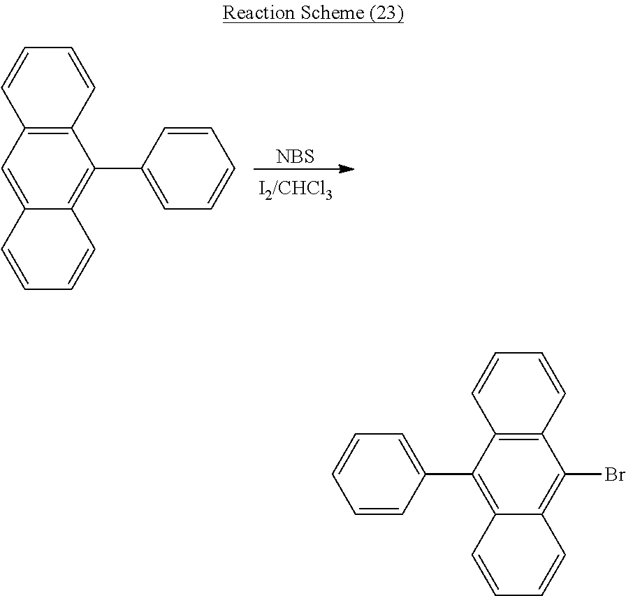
[NBS].C12=C(C=C3C(=C1C1=CC=CC=C1)C=CC=C3)C=CC=C2.C12=C(C(Br)=C3C(=C1C1=CC=CC=C1)C=CC=C3)C=CC=C2
